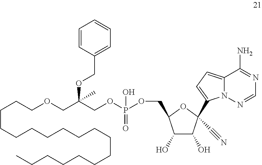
C12=CC=C(C3(C#N)C(O)C(O)C(COP(OCC(COCCCCCCCCCCCCCCCCCC)(OCC4=CC=CC=C4)C)(=O)O)O3)N1N=CN=C2N
